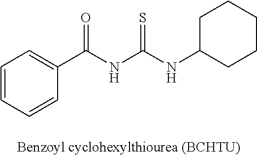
C1=CC=CC(C(NC(NC2CCCCC2)=S)=O)=C1
